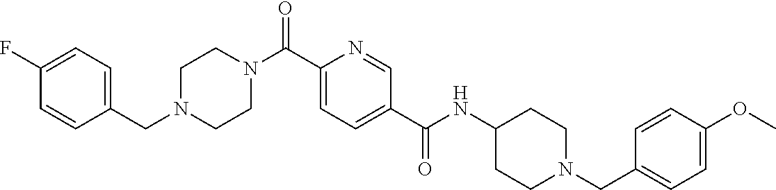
N(C(C1=CC=C(C(=O)N2CCN(CC3=CC=C(F)C=C3)CC2)N=C1)=O)C1CCN(CC2=CC=C(OC)C=C2)CC1
